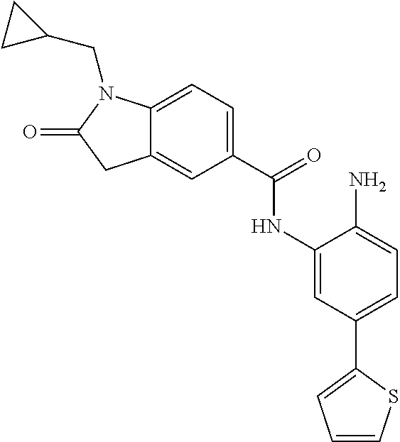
C12=CC(C(=O)NC3=CC(C4=CC=CS4)=CC=C3N)=CC=C1N(CC1CC1)C(=O)C2
